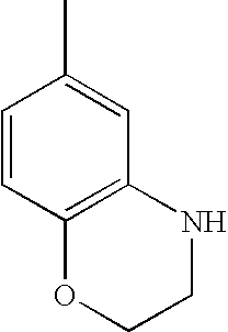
C1=CC2=C(C=C1C)NCCO2
